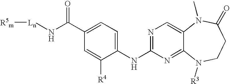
C1(C(N[Ln][R5m])=O)=CC=C(NC2=NC=C3C(=N2)N([R3])CCC(=O)N3C)C([R4])=C1
